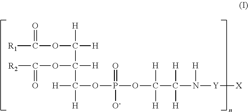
[R1]C(OC([H])([H])C([H])(OC([R2])=O)C([H])(OP(OC(C(N([H])[Y][X])([H])[H])([H])[H])(=O)[O-])[H])=O
